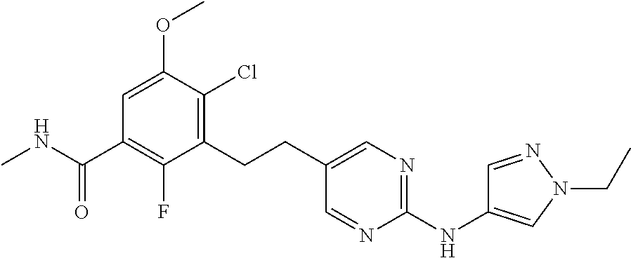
CNC(C1=C(F)C(CCC2=CN=C(NC3=CN(CC)N=C3)N=C2)=C(Cl)C(OC)=C1)=O
